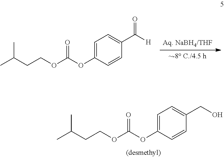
C(COC(OC1=CC=C(C([H])=O)C=C1)=O)C(C)C.C(COC(OC1=CC=C(CO)C=C1)=O)C(C)C
